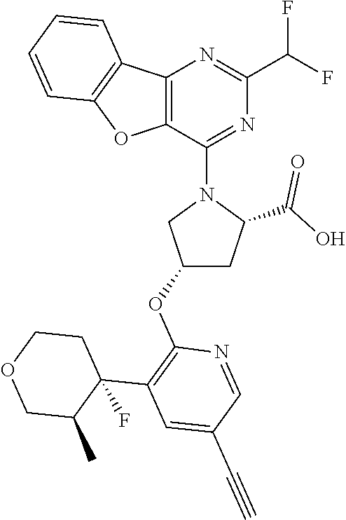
C12=C(C(N3CC(OC4=C(C5(F)C(C)COCC5)C=C(C#C)C=N4)CC3C(O)=O)=NC(C(F)F)=N1)OC1=C2C=CC=C1
